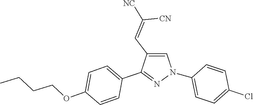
C1(N2C=C(C=C([NC])[CN])C(C3=CC=C(OCCCC)C=C3)=N2)=CC=C(Cl)C=C1
